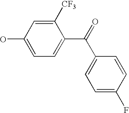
C1(O)=CC=C(C(C2=CC=C(F)C=C2)=O)C([CF3])=C1
